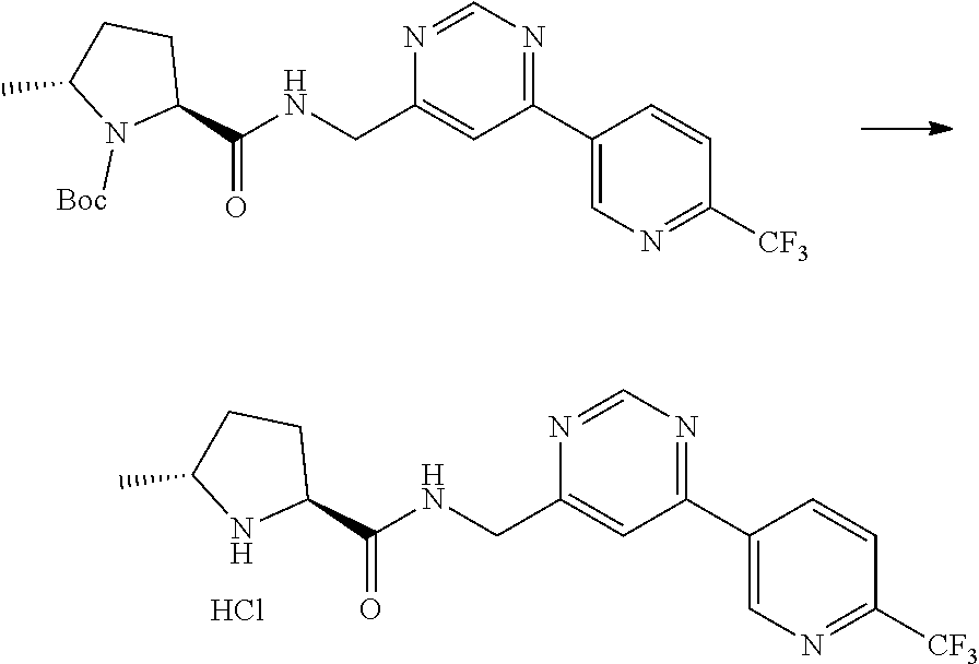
C1(C2=NC=NC(CNC(C3CCC(C)N3[Boc])=O)=C2)=CN=C([CF3])C=C1.C1(C2=NC=NC(CNC(C3CCC(C)N3)=O)=C2)=CN=C([CF3])C=C1.Cl
